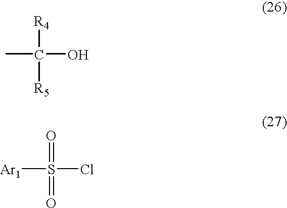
CC([R4])(O)[R5].[Ar1]S(=O)(Cl)=O
